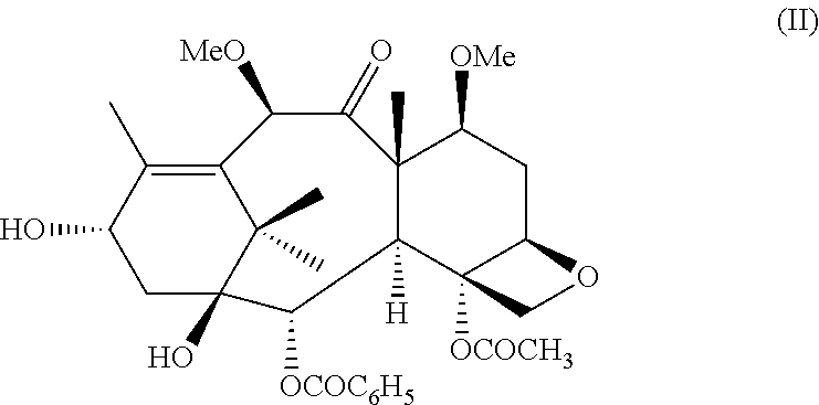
C12=C(C)C(O)CC(O)(C1(C)C)C([OCOC6H5])C1([H])C(C)(C(=O)C2[MeO])C([OMe])CC2C1([OCOCH3])CO2
